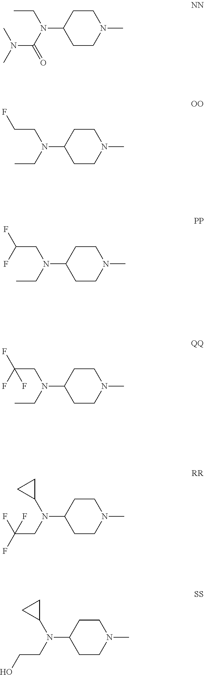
C1CN(C)CCC1N(CC)C(=O)N(C)C.C1CN(C)CCC1N(CCF)CC.C1CN(C)CCC1N(CC(F)F)CC.C1CN(C)CCC1N(CC(F)(F)F)CC.C1CN(C)CCC1N(C1CC1)CC(F)(F)F.C1CN(C)CCC1N(C1CC1)CCO
